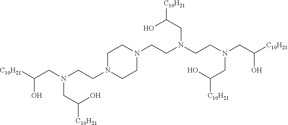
C1N(CCN(CC(O)[C10H21])CC(O)[C10H21])CCN(CCN(CC(O)[C10H21])CCN(CC(O)[C10H21])CC(O)[C10H21])C1
